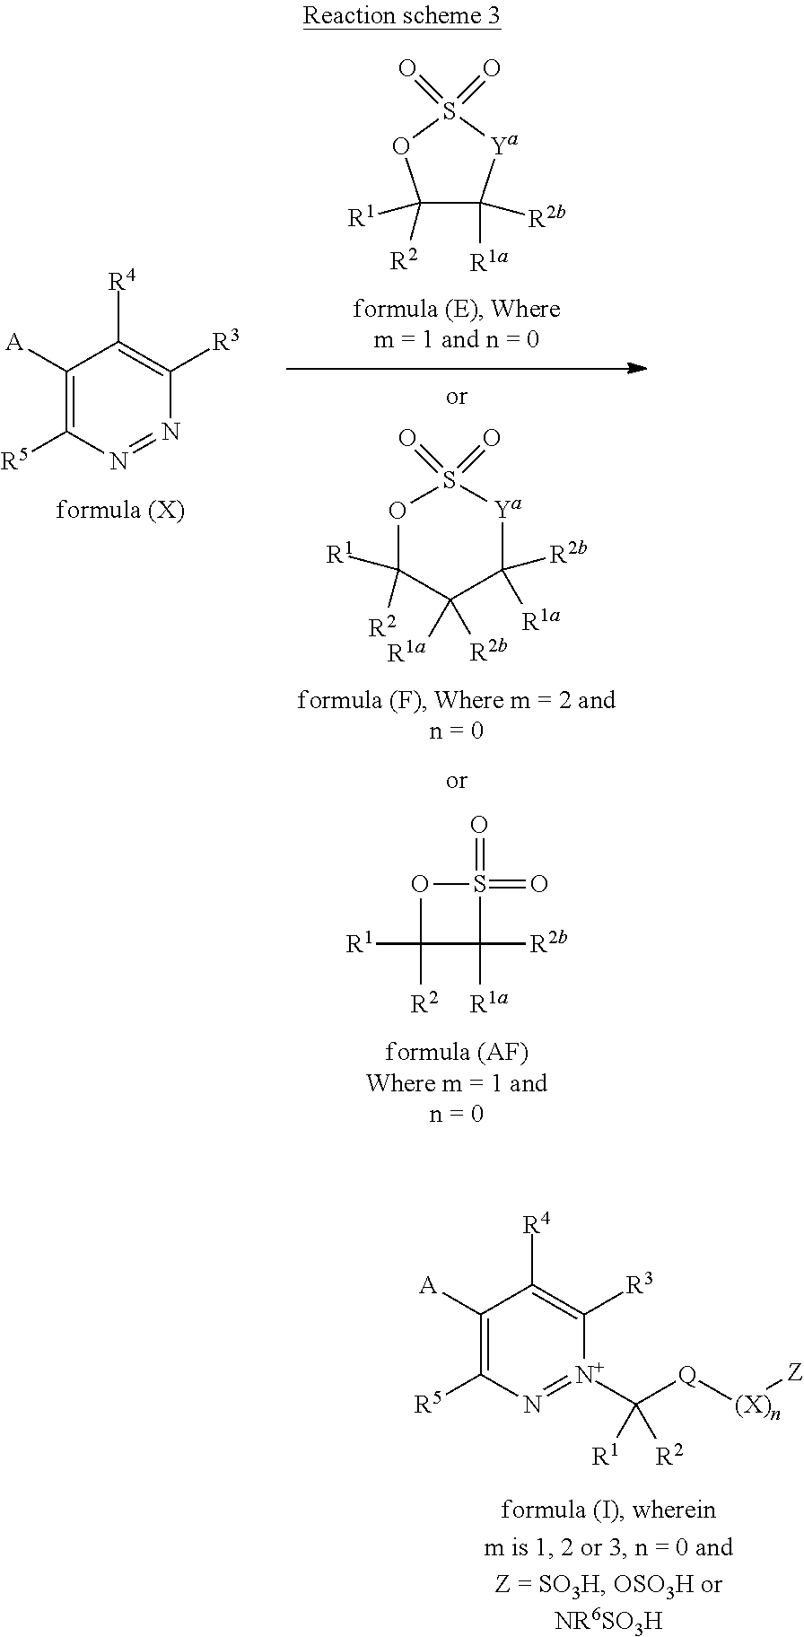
C1([R1])([R2])C([R2b])([R1a])[Ya]S(=O)(=O)O1.C1([R2])([R1])C([R1a])([R2b])S(=O)(=O)O1.S1(=O)(=O)OC([R1])([R2])C([R2b])([R1a])C([R1a])([R2b])[Ya]1.C1([A])=C([R5])N=NC([R3])=C1[R4].C1([A])=C([R5])N=[N+](C([Q][(X)n][Z])([R2])[R1])C([R3])=C1[R4]
